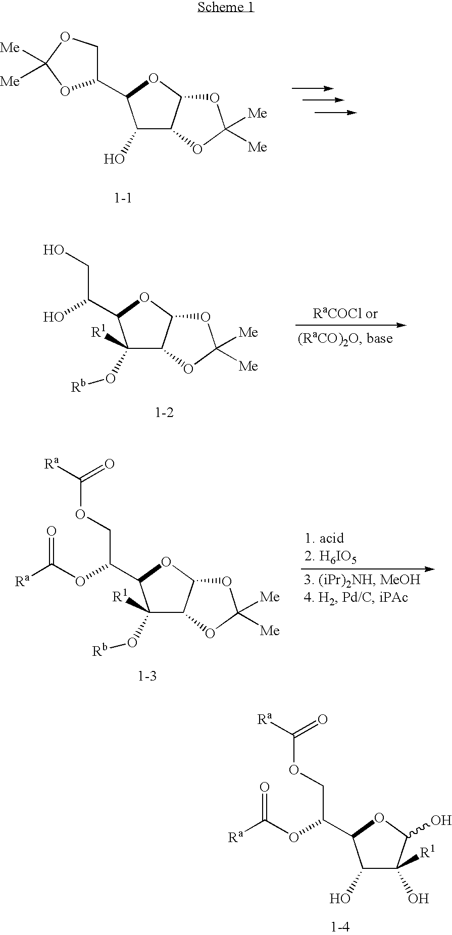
C1(O)C2C(OC1C1COC([Me])([Me])O1)OC([Me])([Me])O2.C1(O[Rb])([R1])C2C(OC1C(CO)O)OC([Me])([Me])O2.[Ra]C(OC(COC(=O)[Ra])C1C([R1])(O[Rb])C2C(O1)OC([Me])([Me])O2)=O.[Ra]C(OC(COC(=O)[Ra])C1C(O)C(O)([R1])C(O)O1)=O
